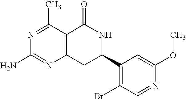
N1=C(C)C2=C(N=C1N)CC(C1=C(Br)C=NC(OC)=C1)NC2=O
